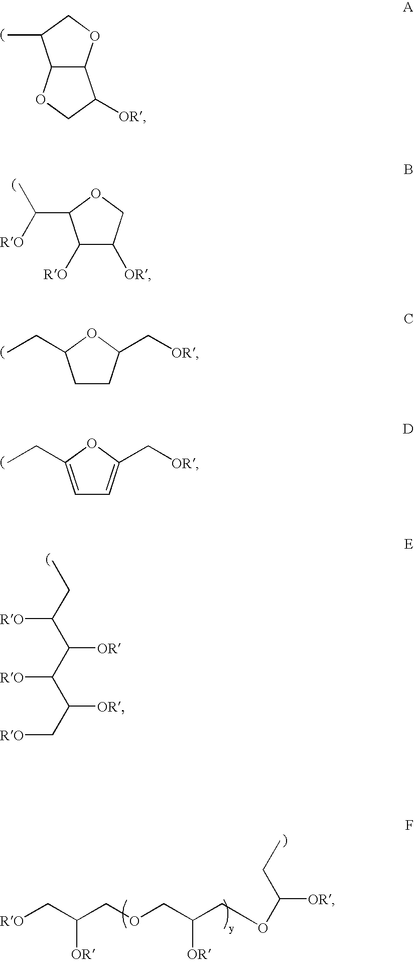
C12C(OCC1C)C([OR])CO2.C1([RO])C([OR])COC1C([RO])C.C1CC(C[OR])OC1CC.C1=C(CC)OC(C[OR])=C1.CCC(C(C(C(C[RO])[OR])[RO])[OR])[RO].[RO]CC(COCC(COC(CC)[OR])[OR])[OR]
